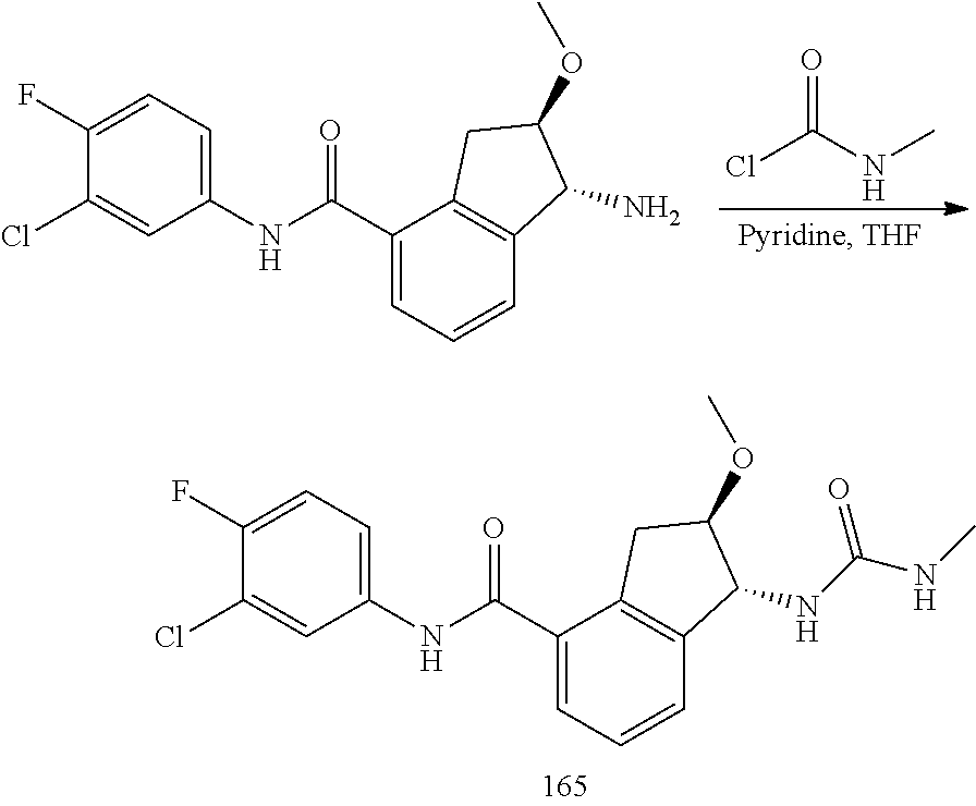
C1=C(F)C(Cl)=CC(NC(C2=CC=CC3=C2CC(OC)C3NC(NC)=O)=O)=C1.CNC(Cl)=O.C1=C(F)C(Cl)=CC(NC(C2=CC=CC3=C2CC(OC)C3N)=O)=C1
